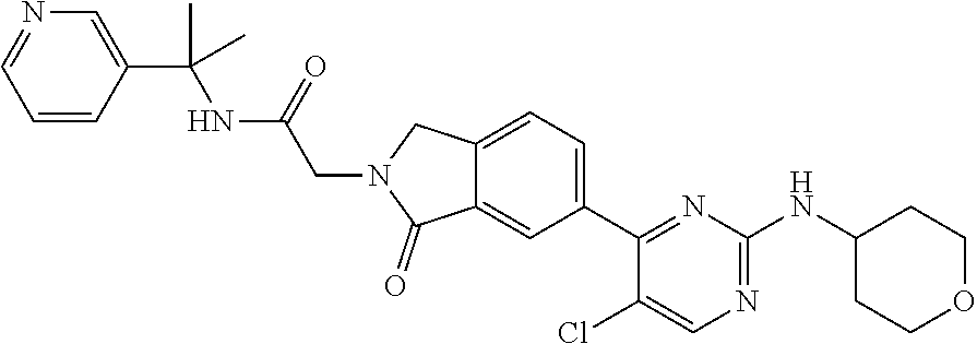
C12=CC(C3=NC(NC4CCOCC4)=NC=C3Cl)=CC=C1CN(CC(NC(C1=CN=CC=C1)(C)C)=O)C2=O
